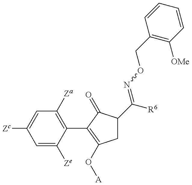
C1=C([Ze])C(C2=C(O[A])CC(C([R6])=NOCC3=C([OMe])C=CC=C3)C2=O)=C([Za])C=C1[Zc]
